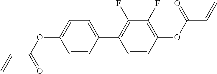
C1(C2=C(F)C(F)=C(OC(C=C)=O)C=C2)=CC=C(OC(C=C)=O)C=C1
